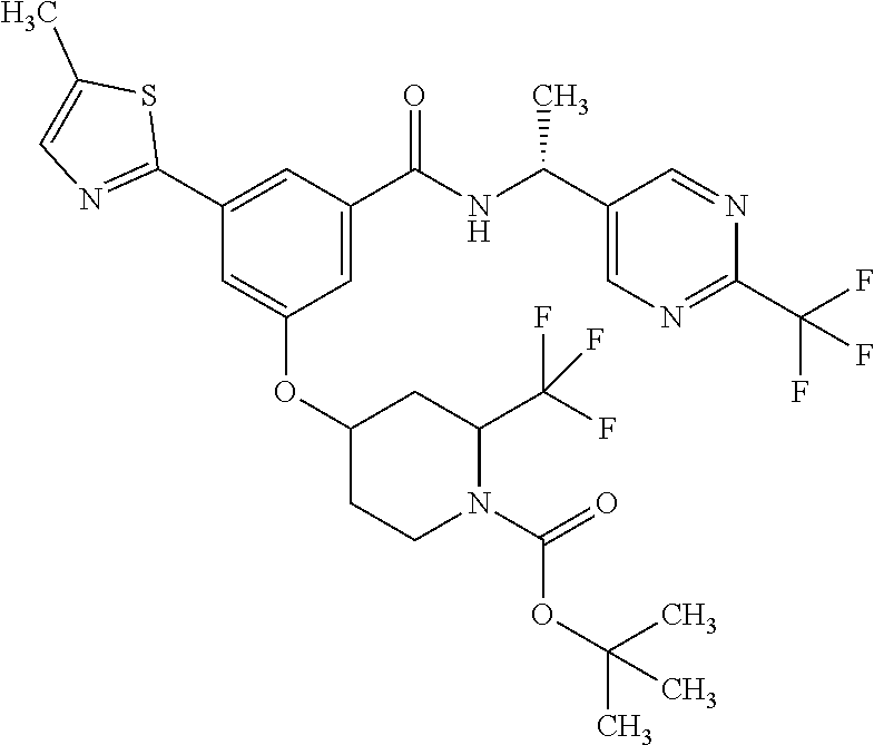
C1(C2=NC=C(C)S2)=CC(C(NC(C2=CN=C(C(F)(F)F)N=C2)C)=O)=CC(OC2CCN(C(=O)OC(C)(C)C)C(C(F)(F)F)C2)=C1
